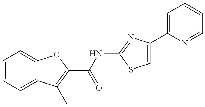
C1=CC=C2C(=C1)OC(C(NC1=NC(C3=CC=CC=N3)=CS1)=O)=C2C
